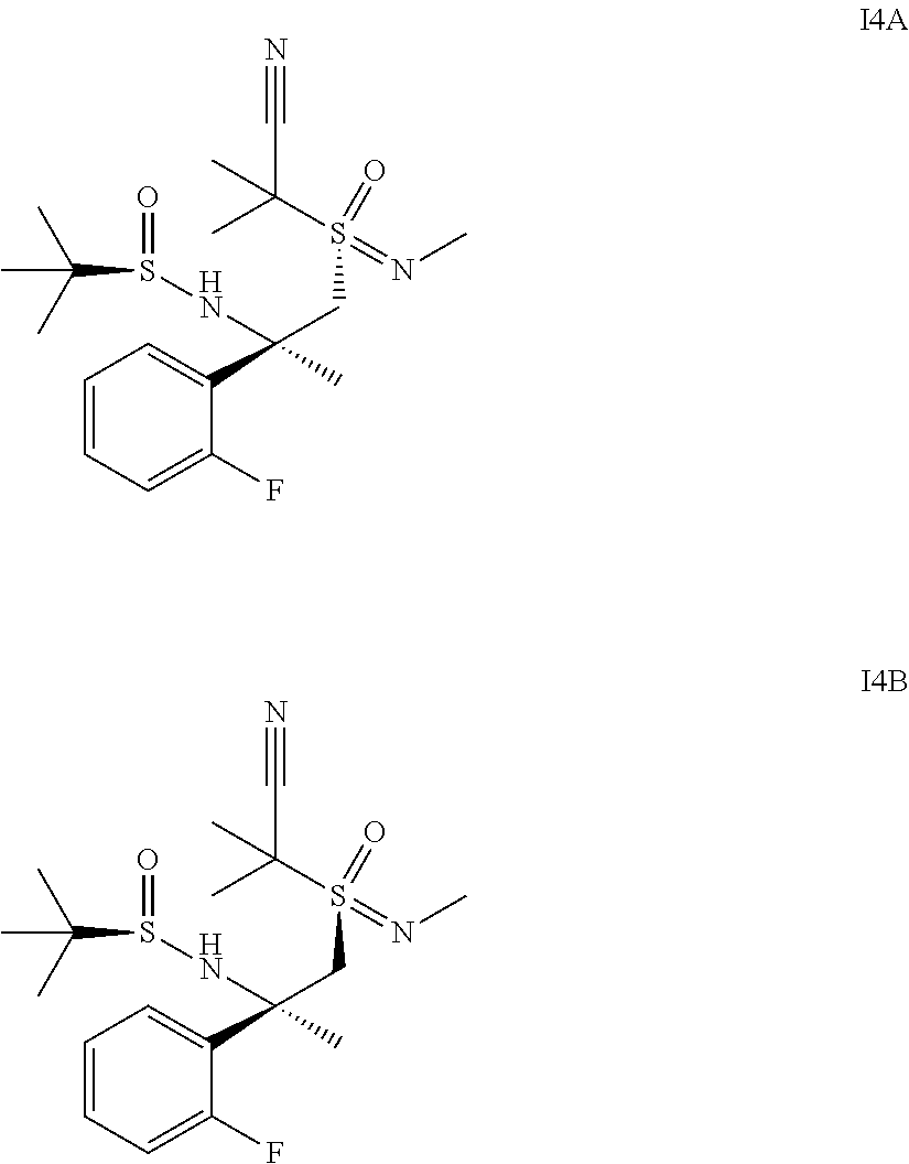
C1=CC=C(F)C(C(C)(CS(C(C#N)(C)C)(=NC)=O)NS(C(C)(C)C)=O)=C1.C1=CC=C(F)C(C(C)(CS(C(C#N)(C)C)(=NC)=O)NS(C(C)(C)C)=O)=C1
